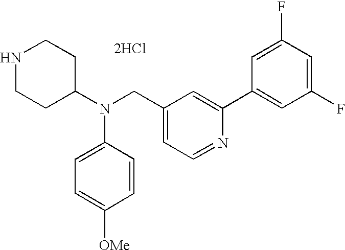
C1=C(N(C2CCNCC2)CC2=CC=NC(C3=CC(F)=CC(F)=C3)=C2)C=CC([OMe])=C1.[2HCl]
